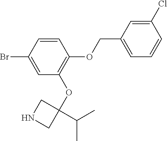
C1=CC(Br)=CC(OC2(C(C)C)CNC2)=C1OCC1=CC=CC(Cl)=C1
